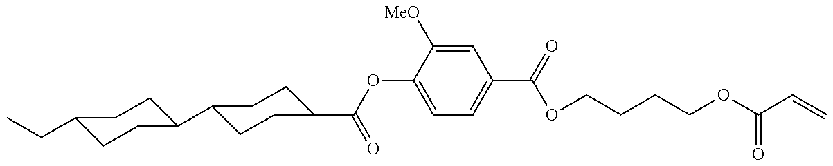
C1(CC)CCC(C2CCC(C(OC3=CC=C(C(=O)OCCCCOC(C=C)=O)C=C3[MeO])=O)CC2)CC1
